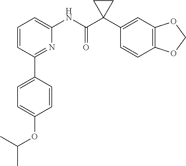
C1=CC=C(NC(C2(C3=CC4=C(C=C3)OCO4)CC2)=O)N=C1C1=CC=C(OC(C)C)C=C1
